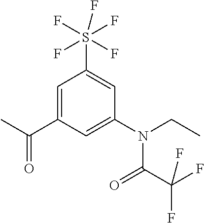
C(C1=CC(S(F)(F)(F)(F)F)=CC(N(CC)C(C(F)(F)F)=O)=C1)(=O)C
